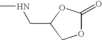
O1C(=O)OC(CNC)C1
